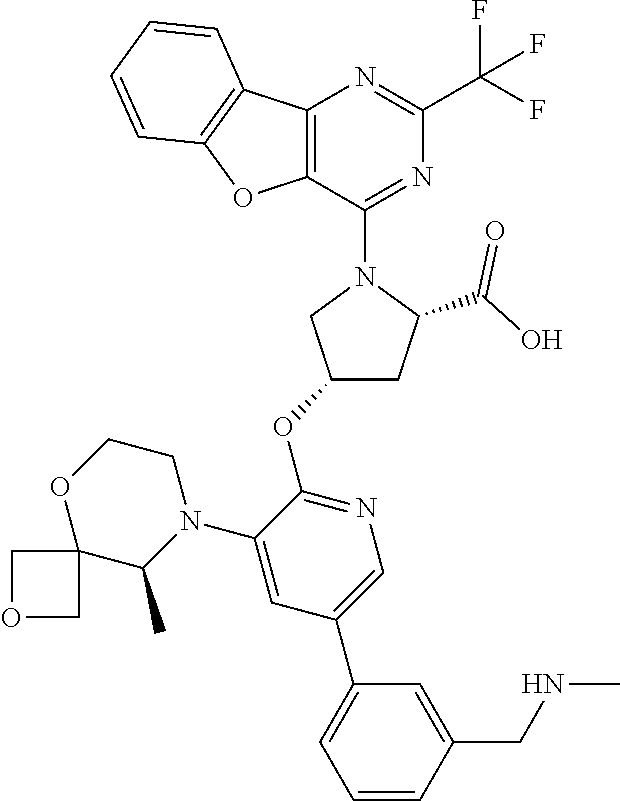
C12=C(C(N3CC(OC4=NC=C(C5=CC=CC(CNC)=C5)C=C4N4CCOC5(C4C)COC5)CC3C(O)=O)=NC(C(F)(F)F)=N1)OC1=C2C=CC=C1
